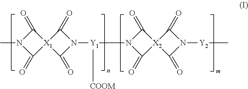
C1(=O)N(C)C(=O)[X1]12C(=O)N([Y1]([COOM])N1C(=O)[X2]3(C1=O)C(=O)N([Y2]C)C3=O)C2=O
